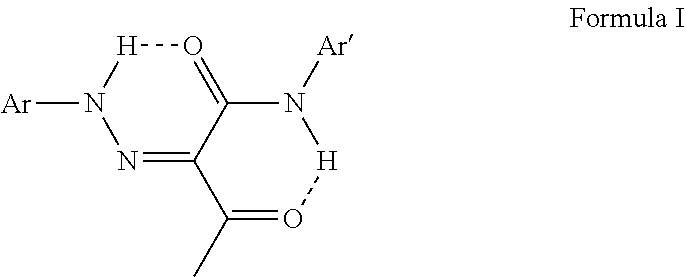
[Ar]N1N=C2C(=O[H]1)N([Ar])[H]O=C2C
